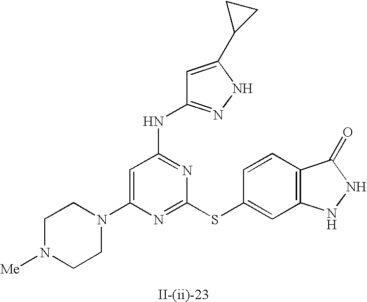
C1=C(N2CCN([Me])CC2)N=C(SC2=CC3=C(C=C2)C(=O)NN3)N=C1NC1=NNC(C2CC2)=C1
